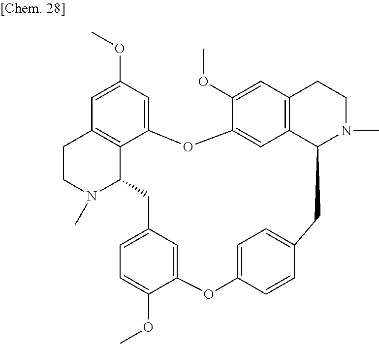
C12=CC(OC)=CC3=C1C(N(C)CC3)CC1=CC=C(OC)C(=C1)OC1=CC=C(C=C1)CC1C3=C(C=C(OC)C(=C3)O2)CCN1C
